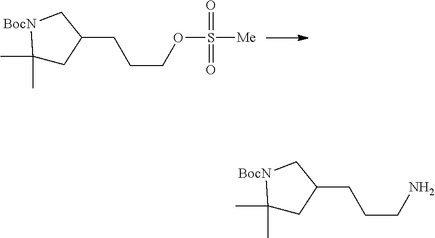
C1(C)(C)CC(CCCOS([Me])(=O)=O)C[BocN]1.C1(C)(C)CC(CCCN)C[BocN]1
